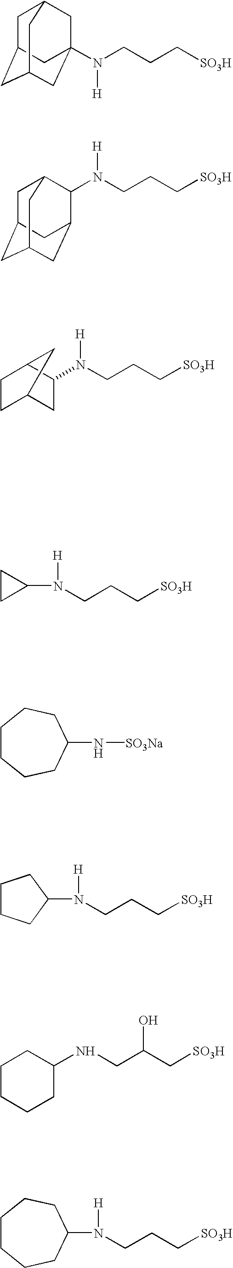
C1C2CC3CC(N(CCC[SO3H])[H])(CC1C3)C2.C1C2CC3CC(C2)C(N(CCC[SO3H])[H])C1C3.C1C2CC(N(CCC[SO3H])[H])C(C1)C2.C1CC1N(CCC[SO3H])[H].N(C1CCCCCC1)[SO3Na].C1(N(CCC[SO3H])[H])CCCC1.C1CCCC(NCC(C[SO3H])O)C1.C1(N(CCC[SO3H])[H])CCCCCC1
